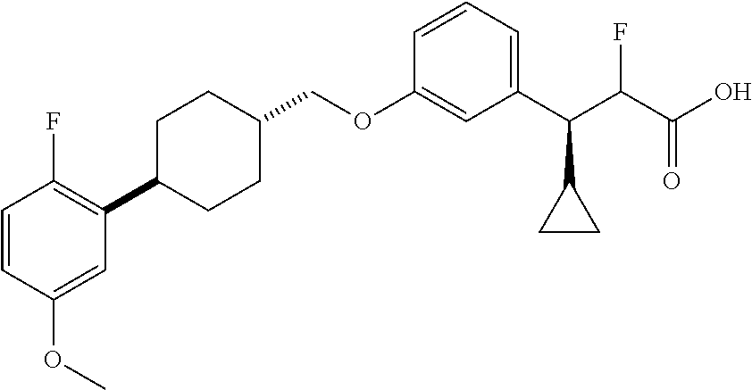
C1(OC)=CC(C2CCC(COC3=CC(C(C4CC4)C(C(=O)O)F)=CC=C3)CC2)=C(F)C=C1
